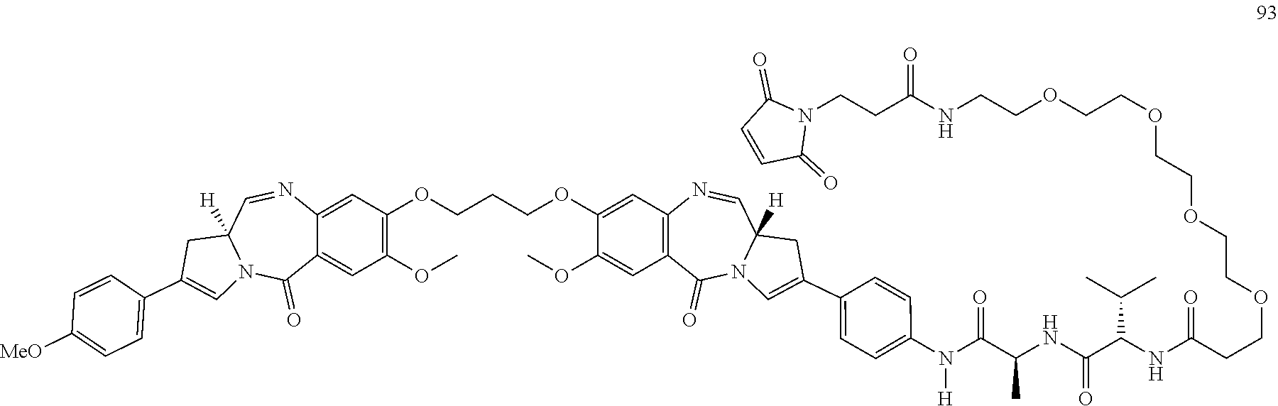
C1(OC)=C(OCCCOC2=CC3=C(C=C2OC)C(=O)N2C([H])(C=N3)CC(C3=CC=C(N(C(C(NC(C(NC(CCOCCOCCOCCOCCNC(CCN4C(=O)C=CC4=O)=O)=O)C(C)C)=O)C)=O)[H])C=C3)=C2)C=C2C(=C1)C(=O)N1C([H])(C=N2)CC(C2=CC=C([MeO])C=C2)=C1
